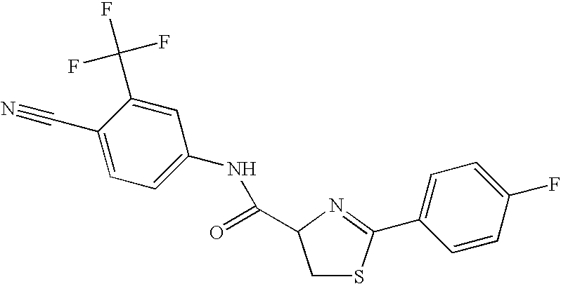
C1(C#N)=CC=C(NC(=O)C2CSC(C3=CC=C(F)C=C3)=N2)C=C1C(F)(F)F
